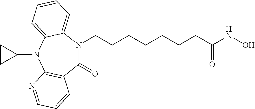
C1(=O)N(CCCCCCCC(NO)=O)C2=CC=CC=C2N(C2CC2)C2=C1C=CC=N2
